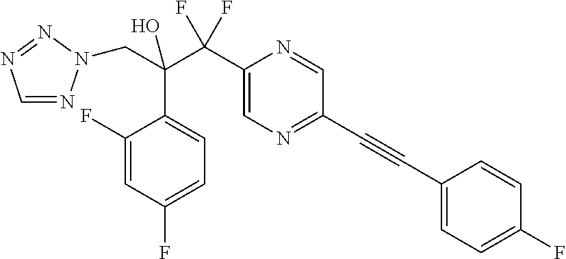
C1=NN(CC(C2=CC=C(F)C=C2F)(C(F)(F)C2=CN=C(C#CC3=CC=C(F)C=C3)C=N2)O)N=N1
